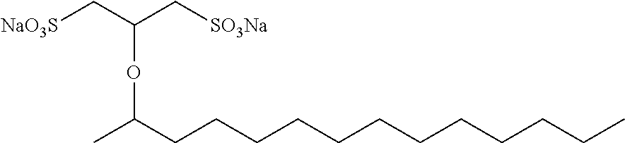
[NaO3S]CC(C[SO3Na])OC(C)CCCCCCCCCCCC
